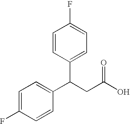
C1=CC(C(C2=CC=C(F)C=C2)CC(O)=O)=CC=C1F
